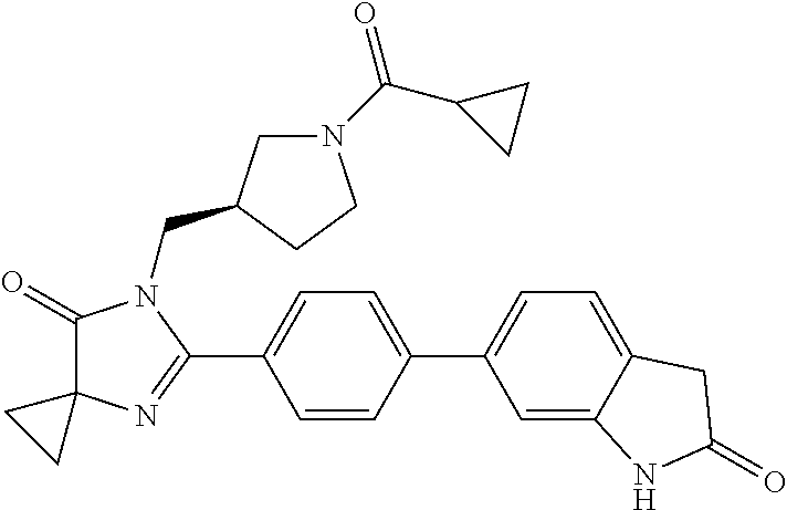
C1(=O)C2(N=C(C3=CC=C(C4=CC=C5C(=C4)NC(=O)C5)C=C3)N1CC1CN(C(C3CC3)=O)CC1)CC2
